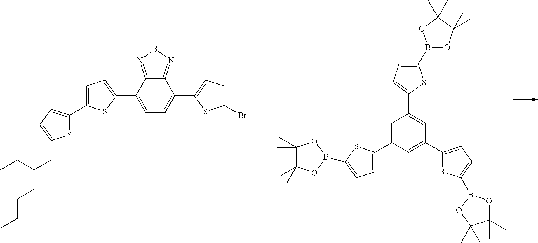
C12=NSN=C1C(C1=CC=C(C3=CC=C(CC(CC)CCCC)S3)S1)=CC=C2C1=CC=C(Br)S1.C1(C2=CC(C3=CC=C(B4OC(C)(C)C(C)(C)O4)S3)=CC(C3=CC=C(B4OC(C)(C)C(C)(C)O4)S3)=C2)=CC=C(B2OC(C)(C)C(C)(C)O2)S1
